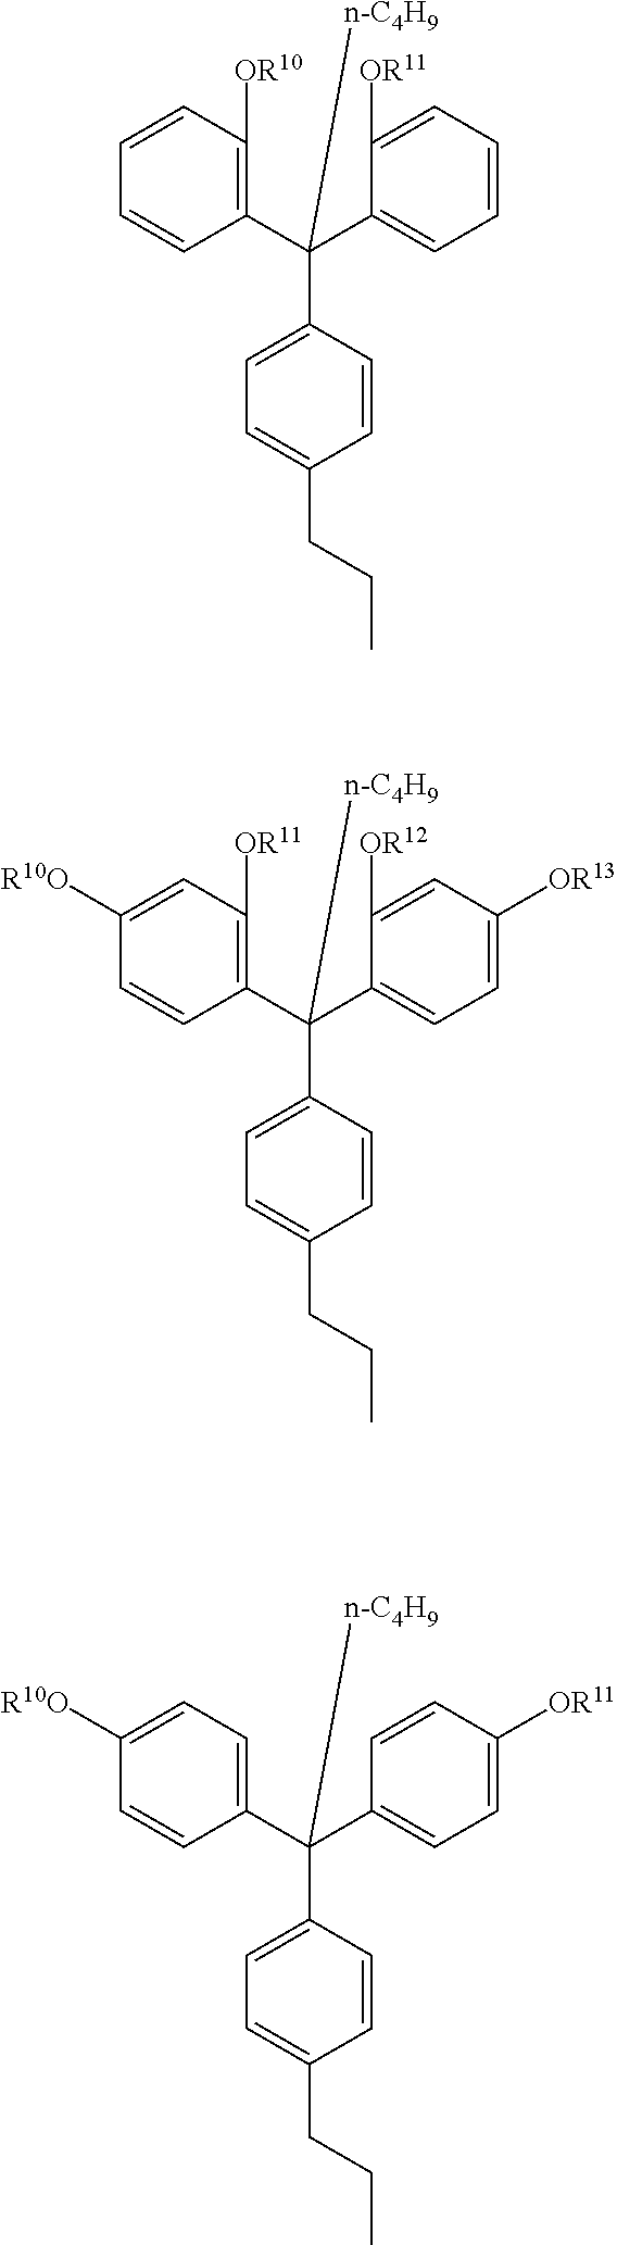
C1(C(C2=CC=CC=C2[OR11])(C2=CC=C(CCC)C=C2)[n-C4H9])=C([OR10])C=CC=C1.C1(C(C2=CC=C([OR13])C=C2[OR12])(C2=CC=C(CCC)C=C2)[n-C4H9])=C([OR11])C=C([R10O])C=C1.C1(C(C2=CC=C([OR11])C=C2)(C2=CC=C(CCC)C=C2)[n-C4H9])=CC=C([R10O])C=C1
